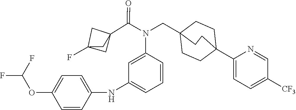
N(C(C12CC(F)(C1)C2)=O)(C1=CC(NC2=CC=C(OC(F)F)C=C2)=CC=C1)CC12CCC(C3=CC=C([CF3])C=N3)(CC1)CC2
